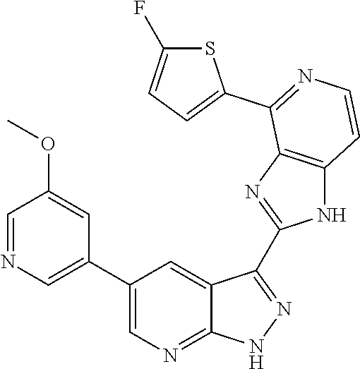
C1=NC=C(C2=CN=C3C(=C2)C(C2=NC4=C(N2)C=CN=C4C2=CC=C(F)S2)=N[N H]3)C=C1OC
